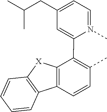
C1=N(C)C(C2=C(C)C=CC3=C2[X]C2=C3C=CC=C2)=CC(CC(C)C)=C1
